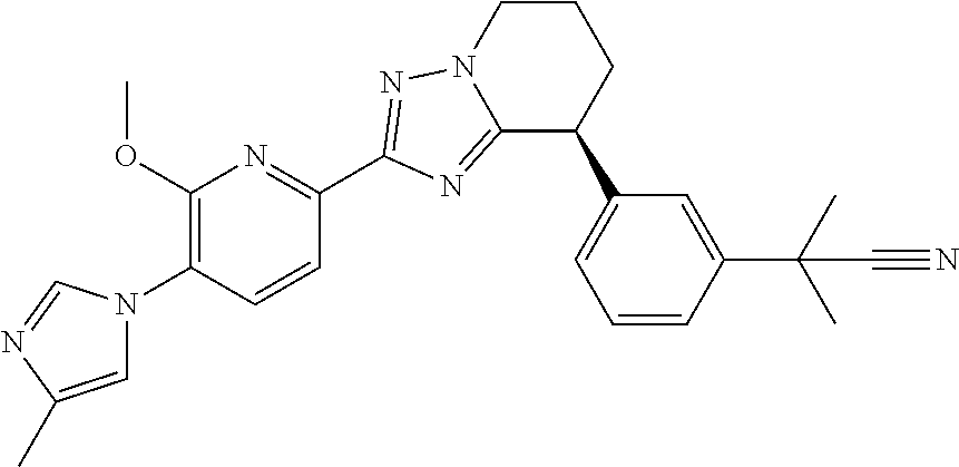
C12=NC(C3=NC(OC)=C(N4C=C(C)N=C4)C=C3)=NN1CCCC2C1=CC=CC(C(C)(C)C#N)=C1
